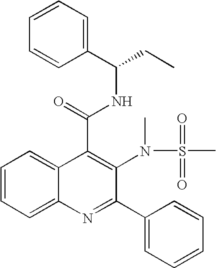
C1=C2C(=CC=C1)C(C(=O)NC(CC)C1=CC=CC=C1)=C(N(S(C)(=O)=O)C)C(C1=CC=CC=C1)=N2
